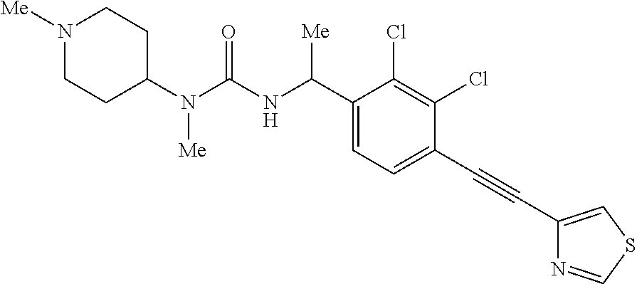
C1(N(C(NC(C2=CC=C(C#CC3=CSC=N3)C(Cl)=C2Cl)[Me])=O)[Me])CCN([Me])CC1
